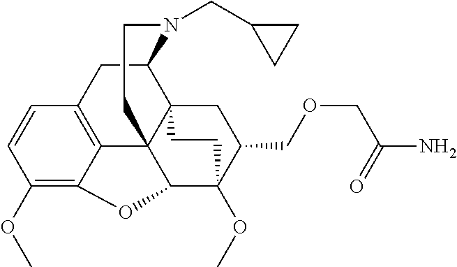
C1(OC)=C2C3=C(C=C1)CC1C45C3(C(C(OC)(C(COCC(=O)N)C4)CC5)O2)CCN1CC1CC1
